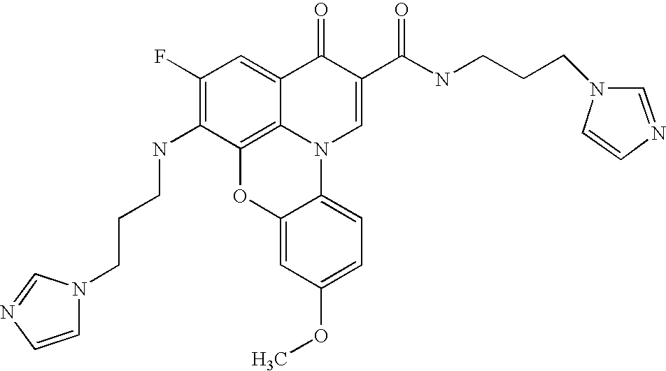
C1(F)=C(NCCCN2C=CN=C2)C2=C3C(=C1)C(=O)C(C(NCCCN1C=CN=C1)=O)=CN3C1=CC=C(OC)C=C1O2
